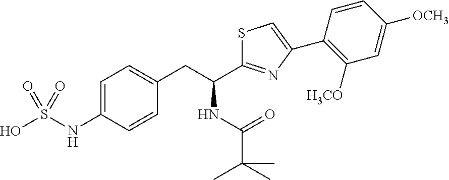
OS(NC1=CC=C(CC(C2=NC(C3=C([H3CO])C=C([OCH3])C=C3)=CS2)NC(=O)C(C)(C)C)C=C1)(=O)=O
